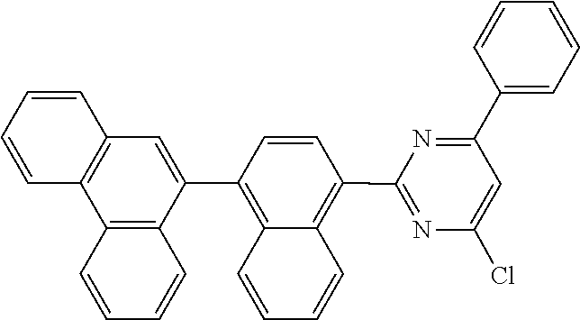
C1=CC=CC=C1C1=NC(C2=C3C(=C(C4=CC5=C(C=CC=C5)C5=C4C=CC=C5)C=C2)C=CC=C3)=NC(Cl)=C1
